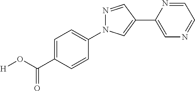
C1=C(C(O[H])=O)C=CC(N2N=CC(C3=CN=CC=N3)=C2)=C1
